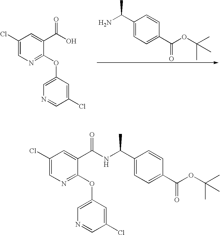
C1(C(N)C)=CC=C(C(OC(C)(C)C)=O)C=C1.C1(Cl)=CN=C(OC2=CN=CC(Cl)=C2)C(C(O)=O)=C1.C1(Cl)=CN=C(OC2=CN=CC(Cl)=C2)C(C(NC(C2=CC=C(C(OC(C)(C)C)=O)C=C2)C)=O)=C1
